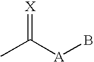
[X]=C([A]B)C
